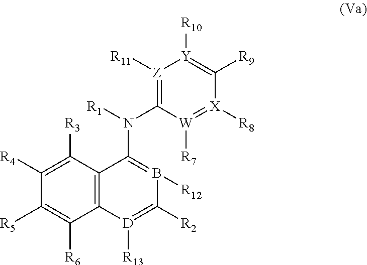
C1([R5])=C([R6])C2=C(C([R3])=C1[R4])C(N([R1])C1=[Z]([R11])[Y]([R10])=C([R9])[X]([R8])=[W]1[R7])=B([R12])C([R2])=[D]2[R13]
